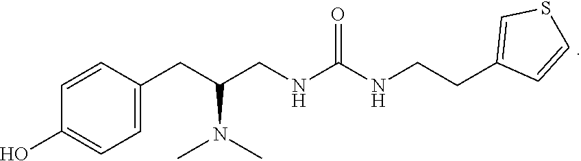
C1=C(CC(CNC(NCCC2=CSC=C2)=O)N(C)C)C=CC(O)=C1
